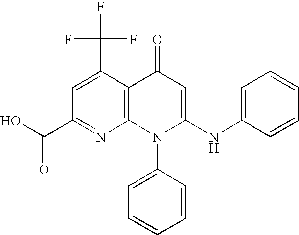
C1(C(O)=O)=NC2=C(C(C(F)(F)F)=C1)C(=O)C=C(NC1=CC=CC=C1)N2C1=CC=CC=C1
